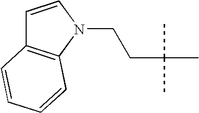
N1(CCC(C)(C)C)C=CC2=C1C=CC=C2
